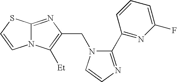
N12C(=NC(CN3C(C4=NC(F)=CC=C4)=NC=C3)=C1[Et])SC=C2
